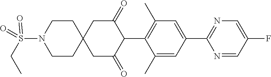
C1(C)=CC(C2=NC=C(F)C=N2)=CC(C)=C1C1C(=O)CC2(CC1=O)CCN(S(CC)(=O)=O)CC2
